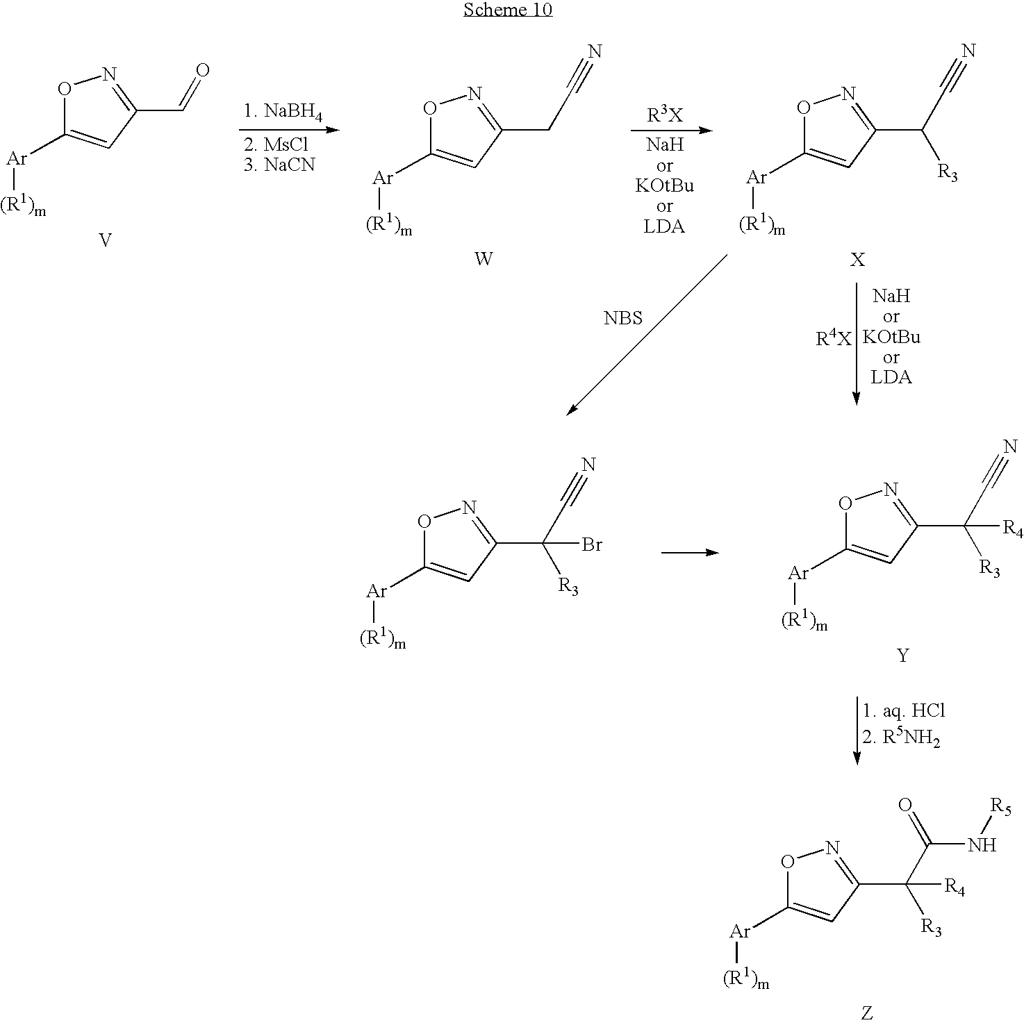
O1C([Ar][(R1)m])=CC(C(C(N[R5])=O)([R3])[R4])=N1.O1C([Ar][(R1)m])=CC(C=O)=N1.[V].O1C([Ar][(R1)m])=CC(CC#N)=N1.[W].O1C([Ar][(R1)m])=CC(C(C#N)[R3])=N1.[NBS].O1C([Ar][(R1)m])=CC(C(C#N)([R3])[R4])=N1.[Y].O1C([Ar][(R1)m])=CC(C(C#N)([R3])Br)=N1
